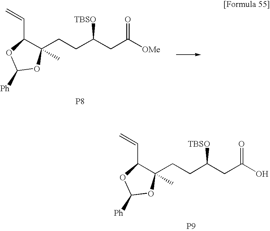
C=CC1C(CCC(CC([OMe])=O)[TBSO])(C)OC([Ph])O1.[P8].C=CC1C(CCC(CC(O)=O)[TBSO])(C)OC([Ph])O1.[P9]
